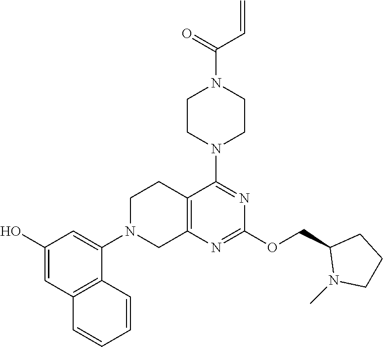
C1(O)=CC2=C(C(N3CC4=C(CC3)C(N3CCN(C(C=C)=O)CC3)=NC(OCC3N(C)CCC3)=N4)=C1)C=CC=C2
